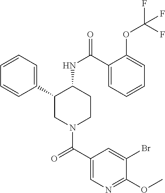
C1=CC=C(C2CN(C(C3=CN=C(OC)C(Br)=C3)=O)CCC2NC(=O)C2=CC=CC=C2OC(F)(F)F)C=C1
